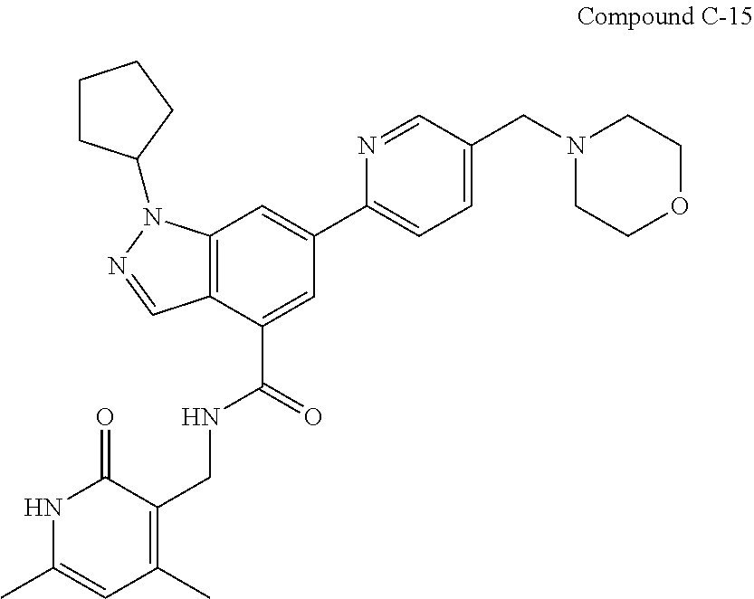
N1C(C)=CC(C)=C(CNC(C2=CC(C3=CC=C(CN4CCOCC4)C=N3)=CC3=C2C=NN3C2CCCC2)=O)C1=O
